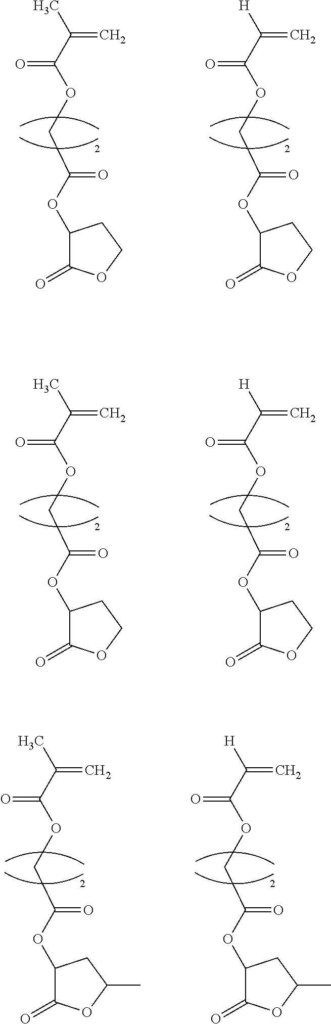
CC(C(OCC(OC1C(=O)OCC1)=O)=O)=C.[H]C(C(OCC(OC1C(=O)OCC1)=O)=O)=C.CC(C(OCC(OC1C(=O)OCC1)=O)=O)=C.[H]C(C(OCC(OC1C(=O)OCC1)=O)=O)=C.CC(C(OCC(OC1C(=O)OC(C)C1)=O)=O)=C.[H]C(C(OCC(OC1C(=O)OC(C)C1)=O)=O)=C
